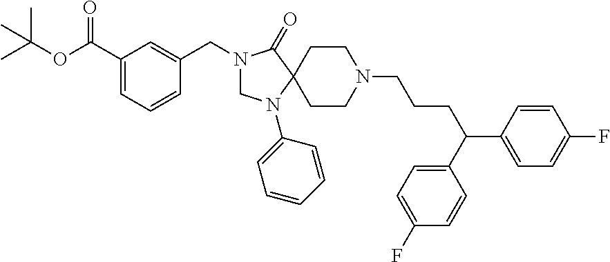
N1(CC2=CC(C(OC(C)(C)C)=O)=CC=C2)CN(C2=CC=CC=C2)C2(C1=O)CCN(CCCC(C1=CC=C(F)C=C1)C1=CC=C(F)C=C1)CC2
